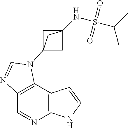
C1=NC2=C(C3=C1N=CN3C13CC(NS(C(C)C)(=O)=O)(C1)C3)C=CN2
